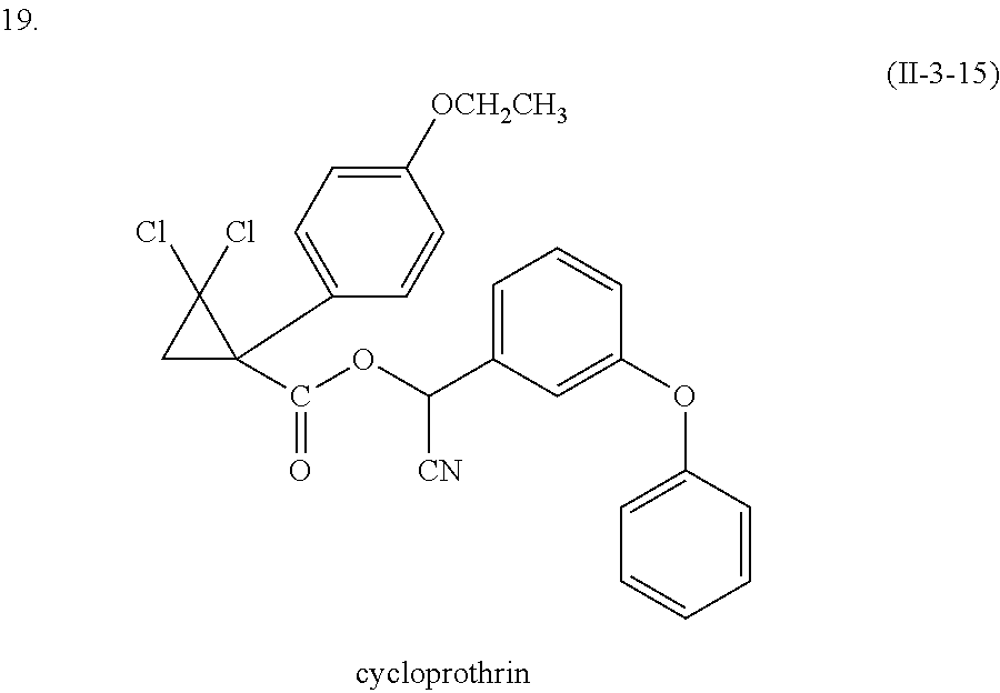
C1C(C(OC(C2=CC=CC(OC3=CC=CC=C3)=C2)[CN])=O)(C2=CC=C([OCH2CH3])C=C2)C1(Cl)Cl
